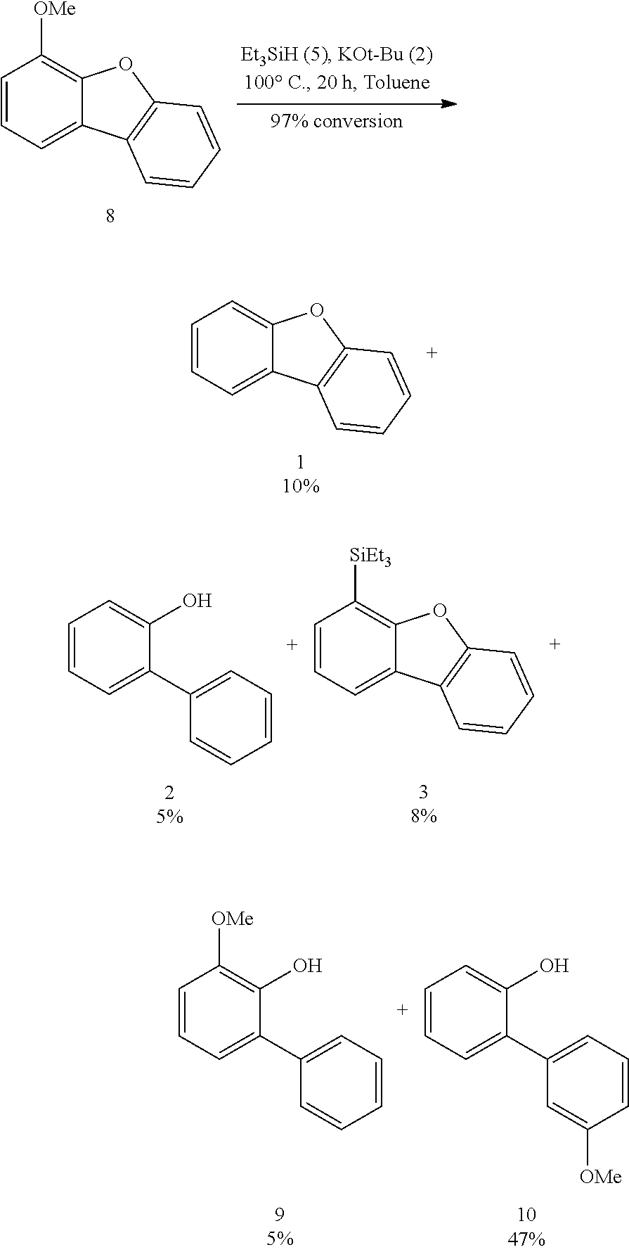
C1=CC=C2C(=C1[OMe])OC1=C2C=CC=C1.C1=CC=C2C(=C1)OC1=C2C=CC=C1.C1=CC=C(C2=CC=CC=C2)C(O)=C1[OMe].C1=CC=C(C2=CC=CC([OMe])=C2)C(O)=C1.C1=CC=C(C2=CC=CC=C2)C(O)=C1.C1=CC=C2C(=C1[SiEt3])OC1=C2C=CC=C1
